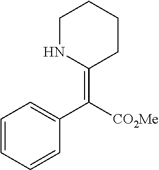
C1CNC(=C([CO2Me])C2=CC=CC=C2)CC1
